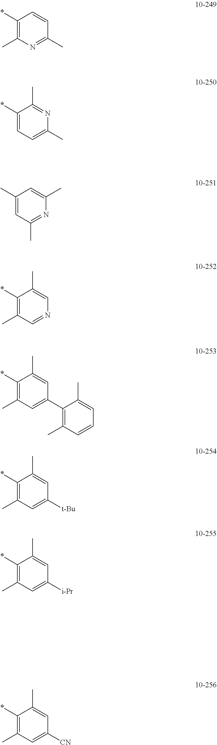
C1(C)=CC([CN])=CC(C)=C1*.C1=CC(C)=NC(C)=C1*.C1(C)=NC(C)=CC=C1*.C1(C)=NC(C)=CC(C)=C1.C1(C)=CN=CC(C)=C1*.C1(C)=CC(C2=C(C)C=CC=C2C)=CC(C)=C1*.C1(C)=CC([t-Bu])=CC(C)=C1*.C1(C)=CC([i-Pr])=CC(C)=C1*
